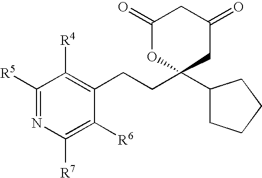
C1([R5])=NC([R7])=C([R6])C(CCC2(C3CCCC3)CC(=O)CC(=O)O2)=C1[R4]
